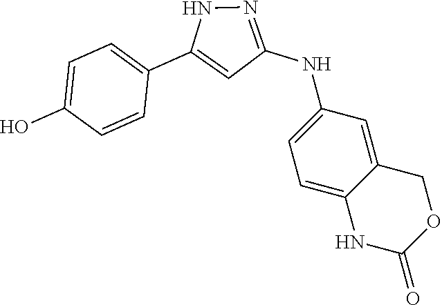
N1=C(NC2=CC=C3C(=C2)COC(=O)N3)C=C(C2=CC=C(O)C=C2)N1
